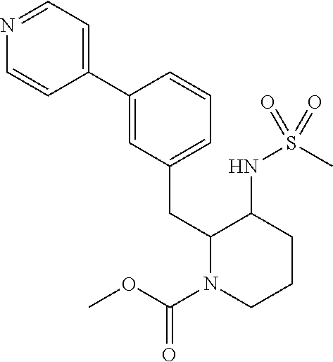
N1=CC=C(C2=CC(CC3N(C(=O)OC)CCCC3NS(C)(=O)=O)=CC=C2)C=C1
